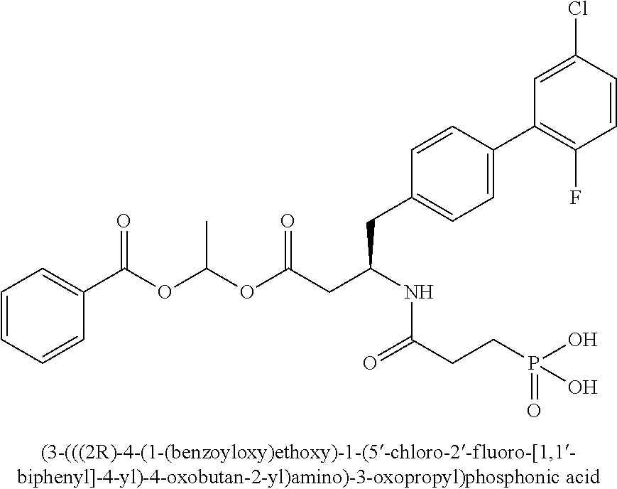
C1(C(OC(OC(CC(NC(CCP(O)(=O)O)=O)CC2=CC=C(C3=C(F)C=CC(Cl)=C3)C=C2)=O)C)=O)=CC=CC=C1
